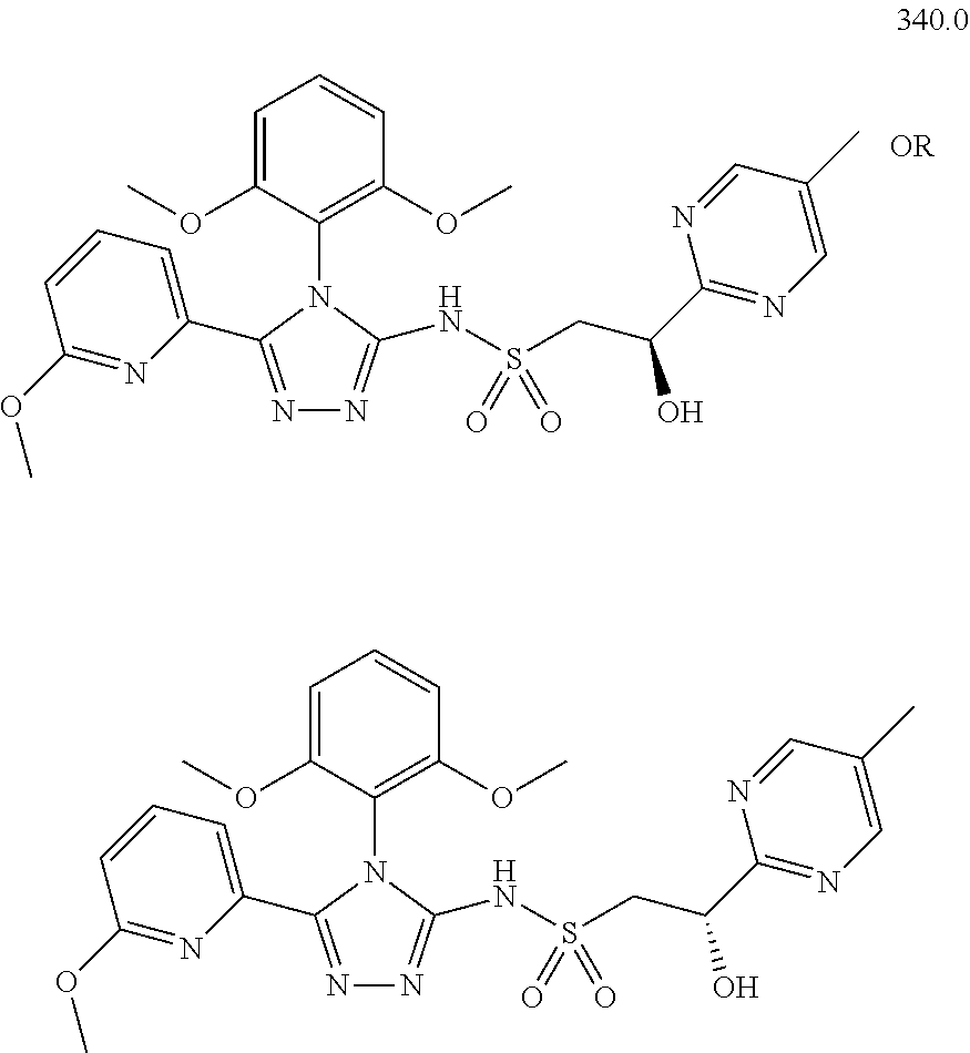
C1=CC=C(C2=NN=C(NS(CC(O)C3=NC=C(C)C=N3)(=O)=O)N2C2=C(OC)C=CC=C2OC)N=C1OC.C1=CC=C(C2=NN=C(NS(CC(O)C3=NC=C(C)C=N3)(=O)=O)N2C2=C(OC)C=CC=C2OC)N=C1OC
